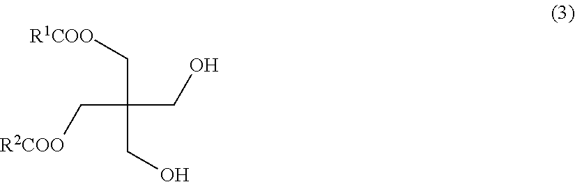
C(C(C[R1COO])(CO)CO)[R2COO]
